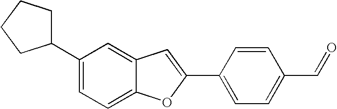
C1(C2=CC=C3C(=C2)C=C(C2=CC=C(C=O)C=C2)O3)CCCC1
